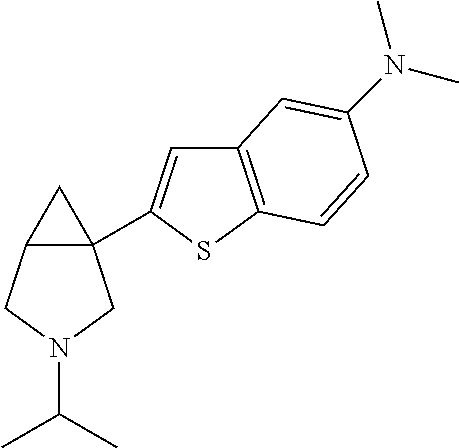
C12(C3=CC4=C(S3)C=CC(N(C)C)=C4)C(CN(C(C)C)C1)C2
